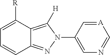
C1=C([R])C2=C([H])N(C3=CN=C[A]=C3)N=C2C=C1
